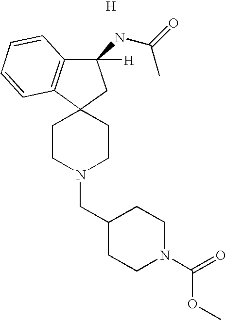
C1(NC(=O)C)([H])C2=C(C3(C1)CCN(CC1CCN(C(=O)OC)CC1)CC3)C=CC=C2.[H]
